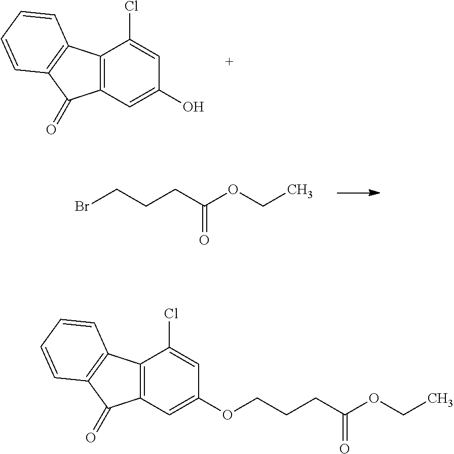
C12=C(C=C(O)C=C1Cl)C(=O)C1=C2C=CC=C1.BrCCCC(=O)OCC.C12=C(C=C(OCCCC(=O)OCC)C=C1Cl)C(=O)C1=C2C=CC=C1
